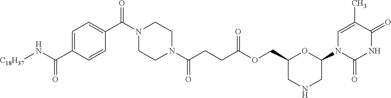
C1=C(C)C(=O)NC(=O)N1C1CNCC(COC(=O)CCC(N2CCN(C(C3=CC=C(C(N[C18H37])=O)C=C3)=O)CC2)=O)O1
